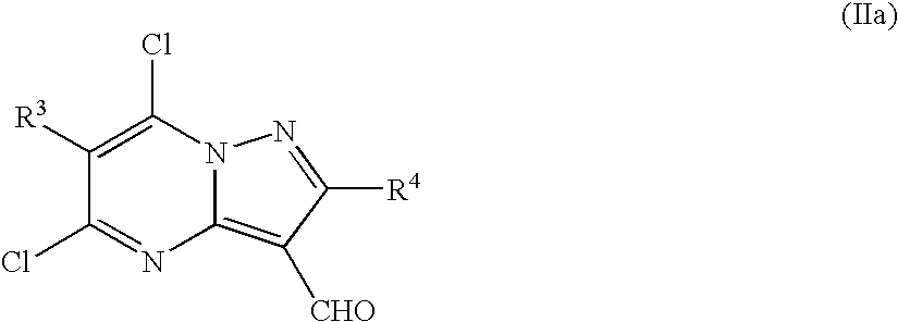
C1([R3])=C(Cl)N2C(=C([CHO])C([R4])=N2)N=C1Cl
